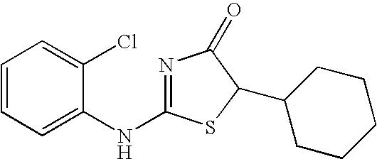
N1=C(NC2=CC=CC=C2Cl)SC(C2CCCCC2)C1=O
